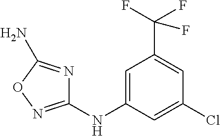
C1=C(NC2=NOC(N)=N2)C=C(Cl)C=C1C(F)(F)F
